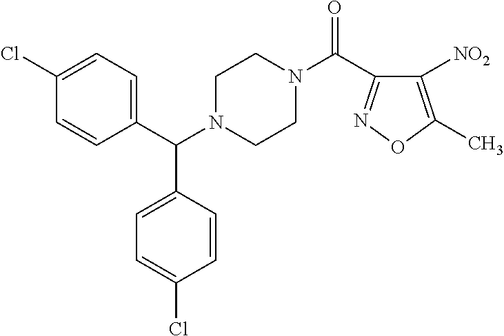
C1=C(Cl)C=CC(C(C2=CC=C(Cl)C=C2)N2CCN(C(=O)C3=NOC(C)=C3[NO2])CC2)=C1
